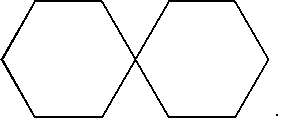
C1CCCCC12CCCCC2
